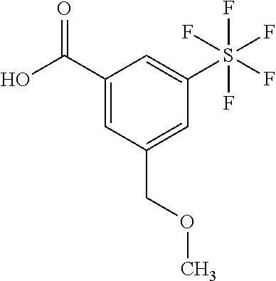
C1(C(O)=O)=CC(COC)=CC(S(F)(F)(F)(F)F)=C1
